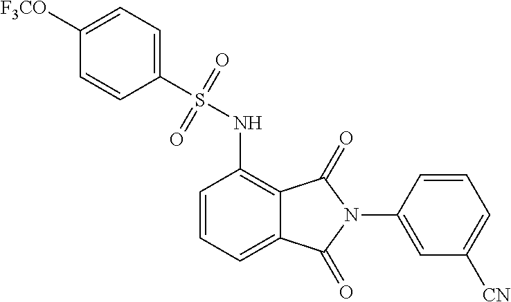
C1=CC=C2C(=C1NS(=O)(=O)C1=CC=C([F3CO])C=C1)C(=O)N(C1=CC([CN])=CC=C1)C2=O
